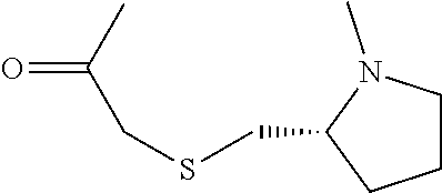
CC(CSCC1N(C)CCC1)=O
